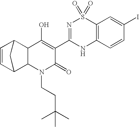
C1=CC2C3C(C1C2)C(O)=C(C1=NS(=O)(=O)C2=C(N1)C=CC(I)=C2)C(=O)N3CCC(C)(C)C
